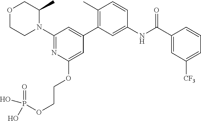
C1=C(OCCOP(O)(=O)O)N=C(N2C(C)COCC2)C=C1C1=C(C)C=CC(NC(C2=CC([CF3])=CC=C2)=O)=C1
